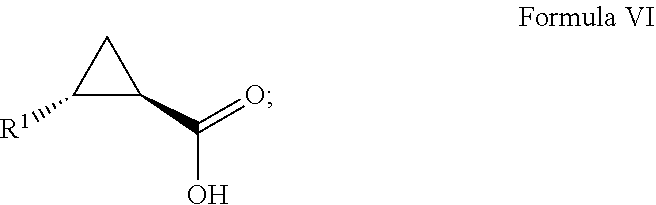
C(O)(C1CC1[R1])=O
